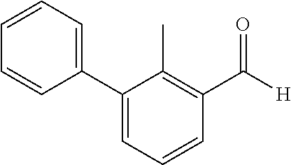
C1(C2=CC=CC(C([H])=O)=C2C)=CC=CC=C1
